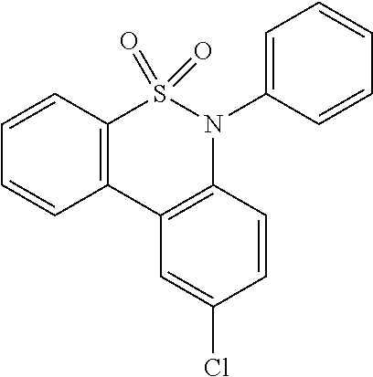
C12=C(C3=C(N(C4=CC=CC=C4)S1(=O)=O)C=CC(Cl)=C3)C=CC=C2
